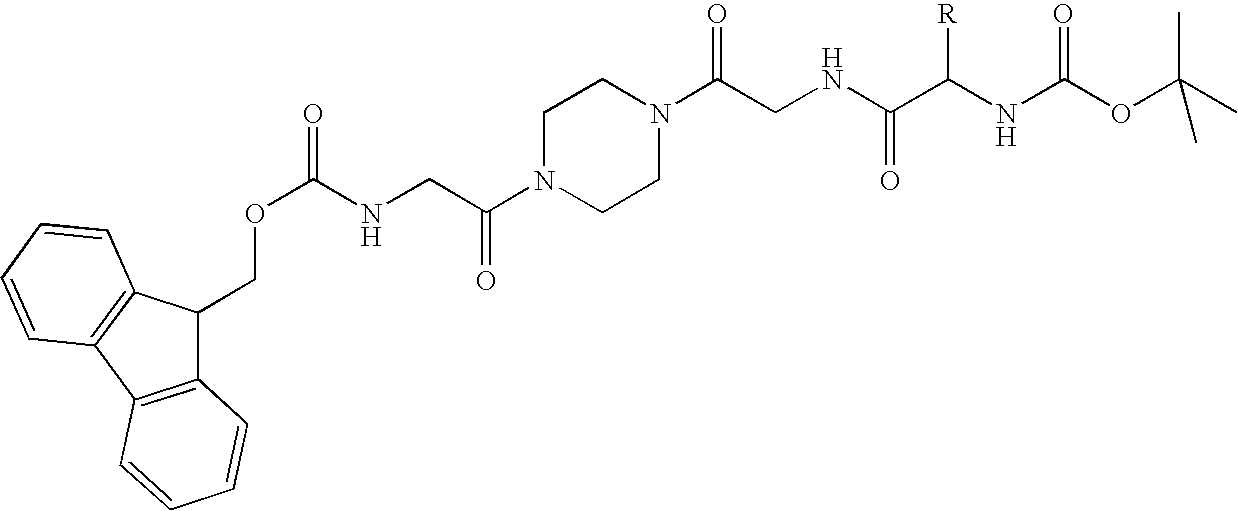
C12=C(C3=C(C1COC(=O)NCC(N1CCN(C(CNC(C(NC(OC(C)(C)C)=O)[R])=O)=O)CC1)=O)C=CC=C3)C=CC=C2
